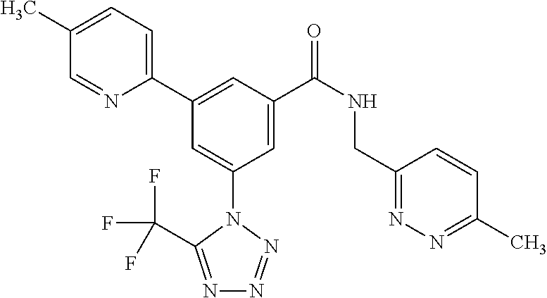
C1(C)=CC=C(C2=CC(C(NCC3=NN=C(C)C=C3)=O)=CC(N3C(C(F)(F)F)=NN=N3)=C2)N=C1
